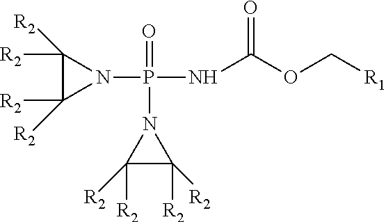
C1([R2])([R2])C([R2])([R2])N1P(NC(OC[R1])=O)(=O)N1C([R2])([R2])C1([R2])[R2]
